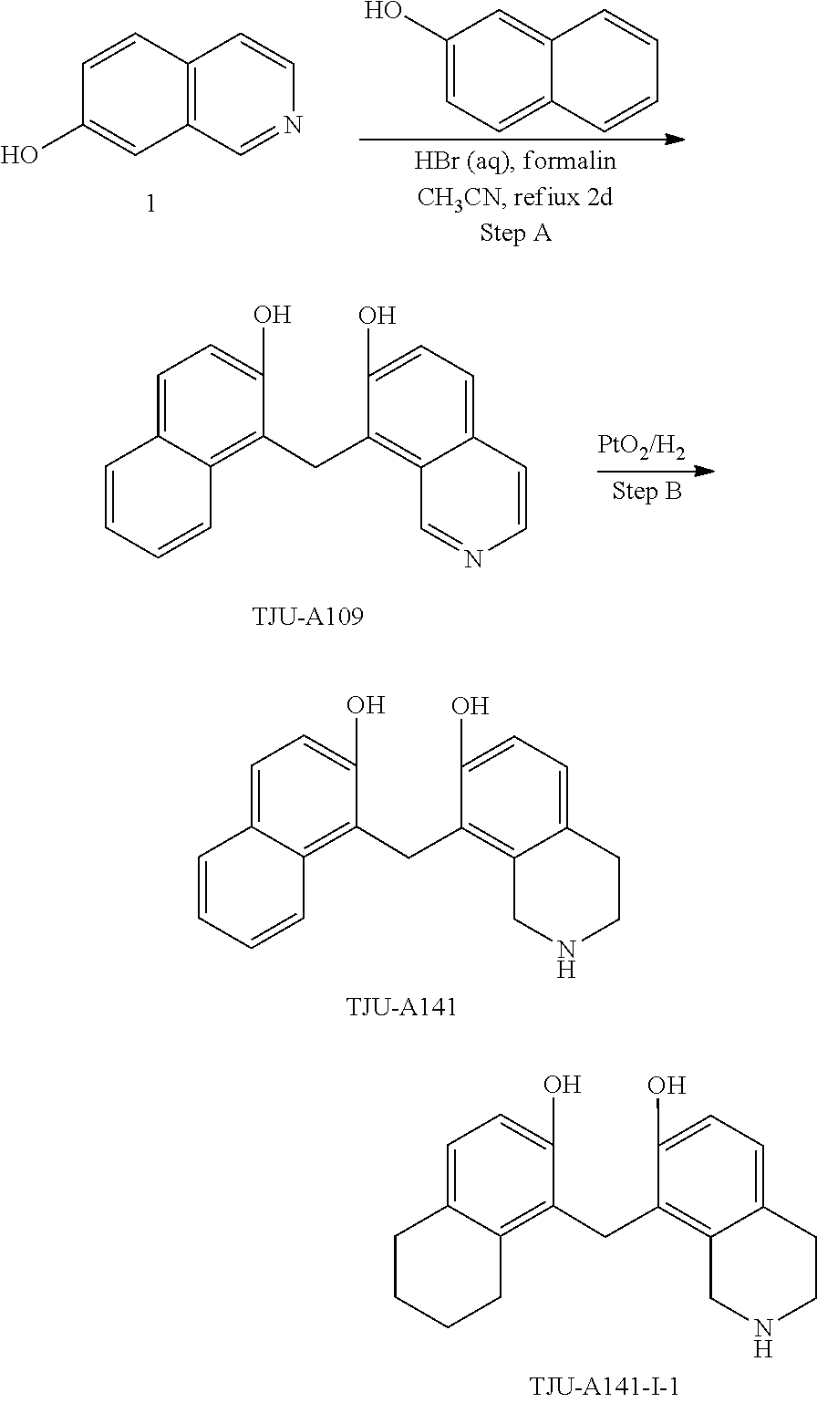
C1(O)=CC=C2C(=C1CC1=C3C(=CC=C1O)C=CC=C3)CNCC2.C1(O)=CC=C2C(=C1CC1=C3C(=CC=C1O)CCCC3)CNCC2.C1(O)=CC2=C(C=C1)C=CN=C2.C1=C2C(=CC(O)=C1)C=CC=C2.C1(O)=CC=C2C(=C1CC1=C3C(=CC=C1O)C=CC=C3)C=NC=C2
